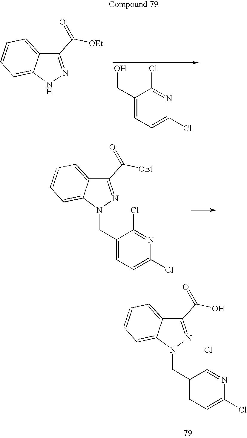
C1(C([OEt])=O)=NNC2=CC=CC=C12.C1(CO)=CC=C(Cl)N=C1Cl.C1(C([OEt])=O)=NN(CC2=CC=C(Cl)N=C2Cl)C2=CC=CC=C12.C1(C(O)=O)=NN(CC2=CC=C(Cl)N=C2Cl)C2=CC=CC=C12
